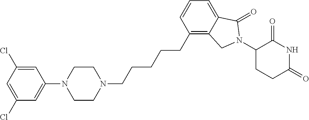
C1=CC(CCCCCN2CCN(C3=CC(Cl)=CC(Cl)=C3)CC2)=C2C(=C1)C(=O)N(C1CCC(=O)NC1=O)C2
